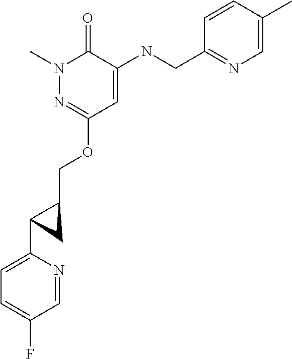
N1(C)N=C(OCC2CC2C2=CC=C(F)C=N2)C=C(NCC2=NC=C(C)C=C2)C1=O
